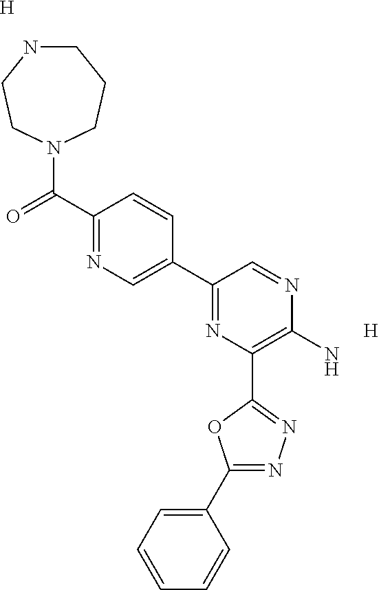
[H].[H].C1NCCN(C(C2=NC=C(C3=NC(C4=NN=C(C5=CC=CC=C5)O4)=C(N)N=C3)C=C2)=O)CC1
